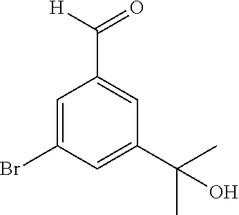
C(C1=CC(C(C)(C)O)=CC(Br)=C1)([H])=O
